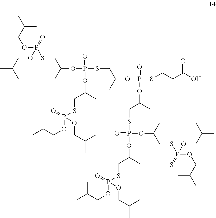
C(COP(=O)(OCC(C)C)SCC(OP(SCC(OP(SCCC(O)=O)(=O)OC(C)CSP(=O)(OC(C)CSP(=O)(OCC(C)C)OCC(C)C)OC(CSP(OCC(C)C)(=S)OCC(C)C)C)C)(=O)OC(CSP(=O)(OCC(C)C)OCC(C)C)C)C)(C)C
